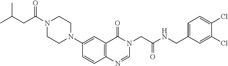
C1=CC2=C(C=C1N1CCN(C(=O)CC(C)C)CC1)C(=O)N(CC(NCC1=CC=C(Cl)C(Cl)=C1)=O)C=N2
